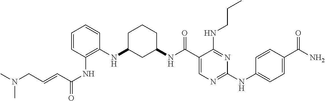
C(C1=CN=C(NC2=CC=C(C(N)=O)C=C2)N=C1NCCC)(=O)NC1CCCC(NC2=C(NC(C=CCN(C)C)=O)C=CC=C2)C1
